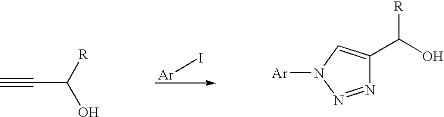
[Ar]I.C#CC([R])O.N1=NN([Ar])C=C1C(O)[R]
